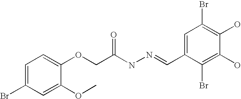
C1=C(Br)C=C(OC)C(OCC(NN=CC2=CC(Br)=C(O)C(O)=C2Br)=O)=C1
